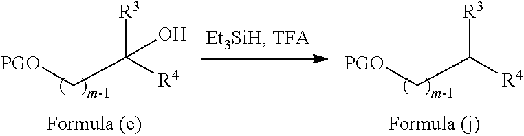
C([R3])(C[PGO])([R4])O.C([R3])(C[PGO])[R4]
